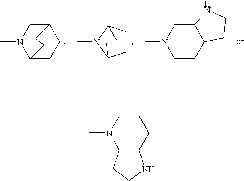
C12CCC(CN1C)CC2.C1CC2N(C)C1CC2.C1CC2C(CN1C)NCC2.C12C(CCCN1C)NCC2
